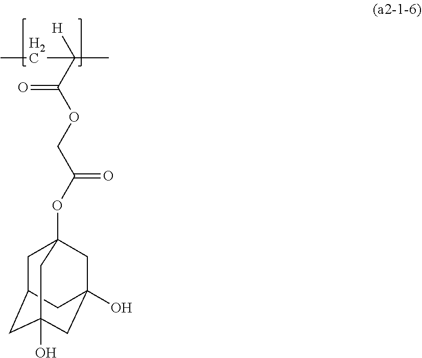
CCC([H])(C(OCC(OC12CC3CC(O)(CC(O)(C1)C3)C2)=O)=O)C
